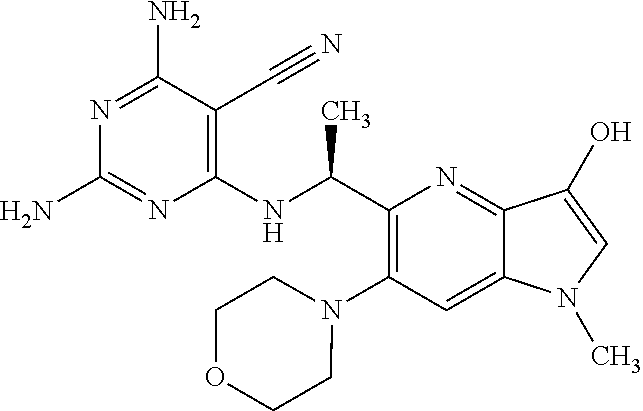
N1=C(N)C(C#N)=C(NC(C2=C(N3CCOCC3)C=C3C(=N2)C(O)=CN3C)C)N=C1N
